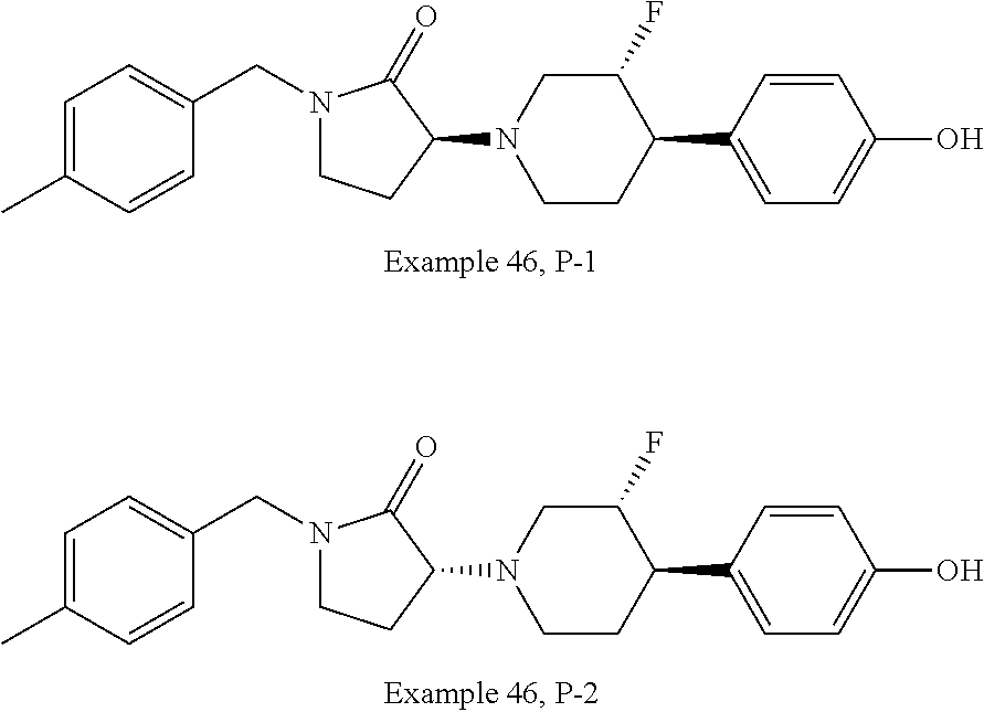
C1=C(C2C(F)CN(C3C(=O)N(CC4=CC=C(C)C=C4)CC3)CC2)C=CC(O)=C1.C1=C(C2C(F)CN(C3C(=O)N(CC4=CC=C(C)C=C4)CC3)CC2)C=CC(O)=C1
